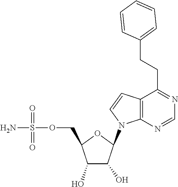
C1(O)C(O)C(N2C3=C(C=C2)C(CCC2=CC=CC=C2)=NC=N3)OC1COS(N)(=O)=O
